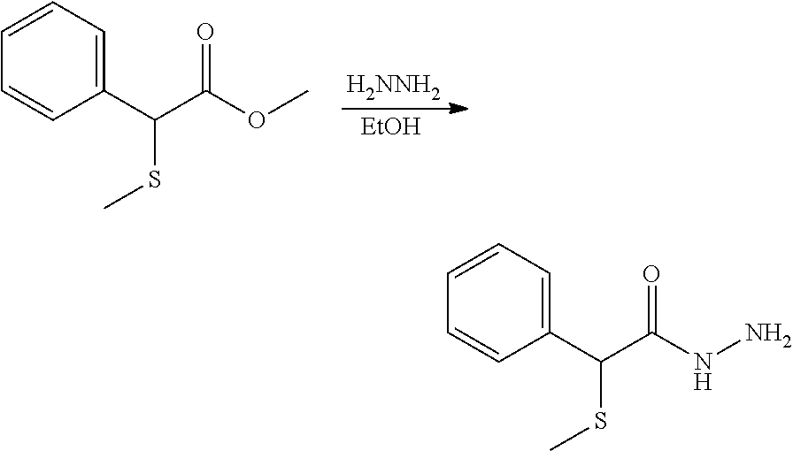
[H2NNH2].[EtOH].C(SC)(C(OC)=O)C1=CC=CC=C1.C(SC)(C(NN)=O)C1=CC=CC=C1
